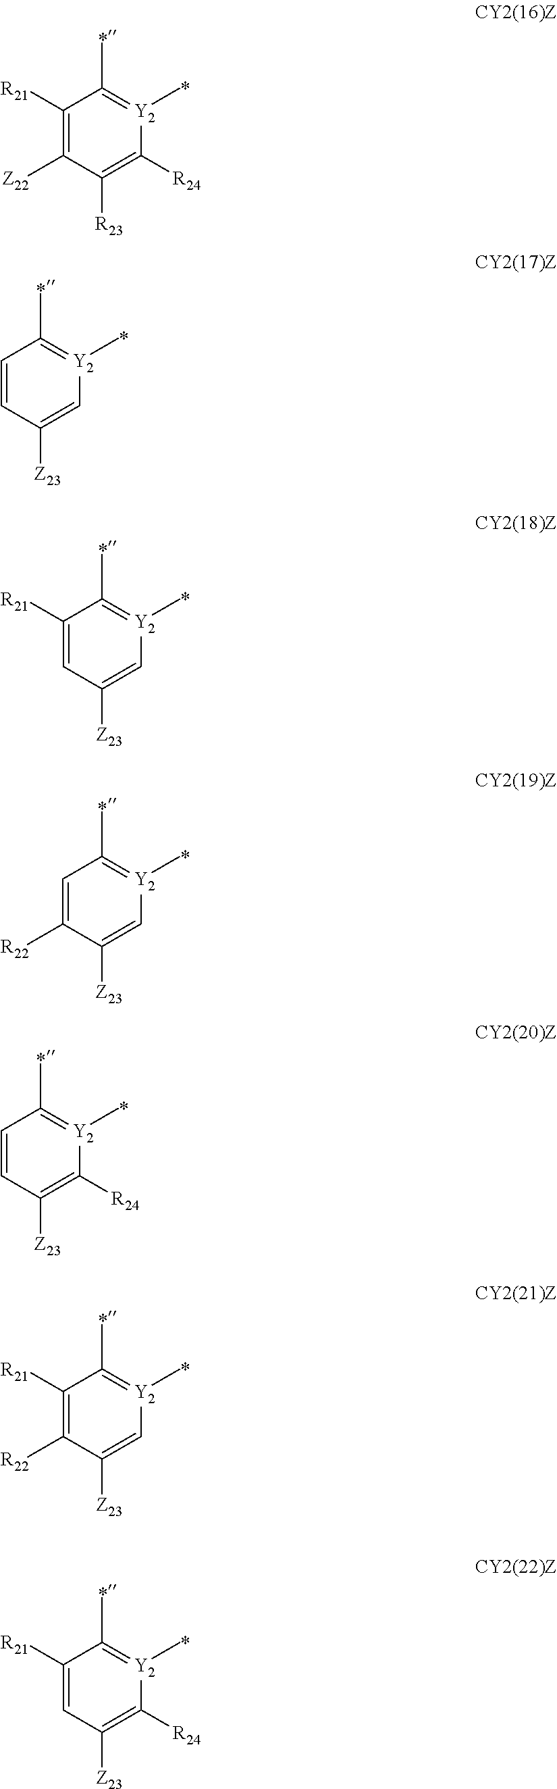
C1([R21])=C([Z22])C([R23])=C([R24])[Y2](C)=C1C.C1=CC([Z23])=C[Y2](C)=C1C.C1([R21])=CC([Z23])=C[Y2](C)=C1C.C1=C([R22])C([Z23])=C[Y2](C)=C1C.C1=CC([Z23])=C([R24])[Y2](C)=C1C.C1([R21])=C([R22])C([Z23])=C[Y2](C)=C1C.C1([R21])=CC([Z23])=C([R24])[Y2](C)=C1C
